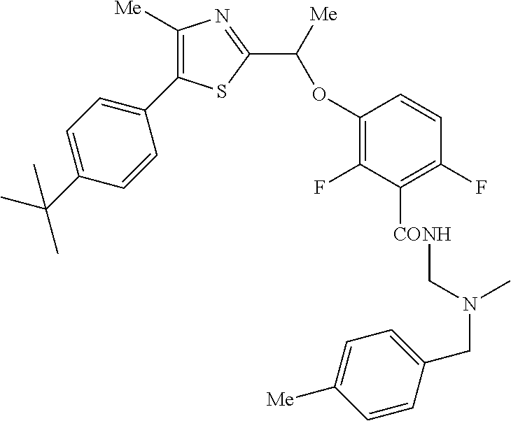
C1(C2=C([Me])N=C(C(OC3=C(F)C([CONH]CN(C)CC4=CC=C([Me])C=C4)=C(F)C=C3)[Me])S2)=CC=C(C(C)(C)C)C=C1
